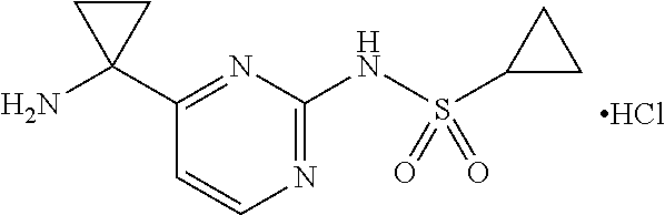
N(C1=NC=CC(C2(N)CC2)=N1)S(C1CC1)(=O)=O.Cl
